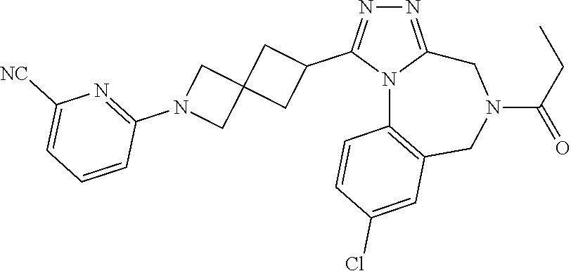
N1=C2N(C(C3CC4(C3)CN(C3=NC([NC])=CC=C3)C4)=N1)C1=C(CN(C(CC)=O)C2)C=C(Cl)C=C1
